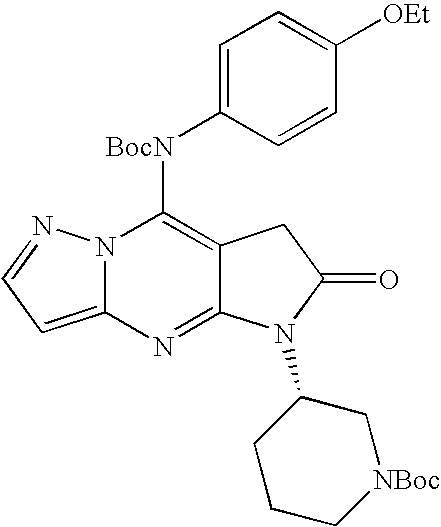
C12=CC=NN1C([BocN]C1=CC=C([OEt])C=C1)=C1C(=N2)N(C2CCC[NBoc]C2)C(=O)C1
